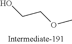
C(CO)OC
